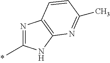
N1=C(C)NC2=C1C=CC(C)=N2
